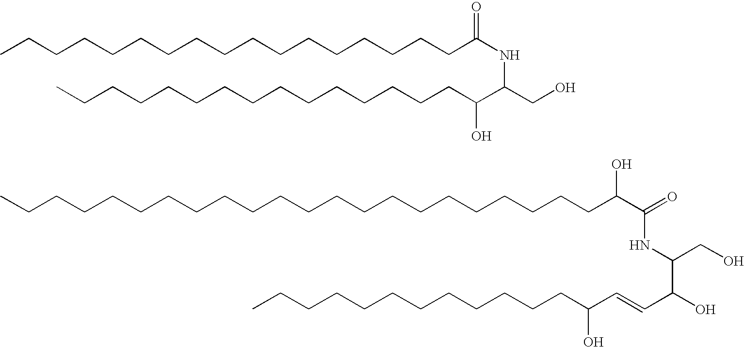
CCCCCCCCCCCCCCCCCC(NC(CO)C(CCCCCCCCCCCCCCC)O)=O.C(CCCCCCCCCCCCCCCCCCCCC(C(=O)NC(CO)C(C=CC(CCCCCCCCCCCC)O)O)O)C
